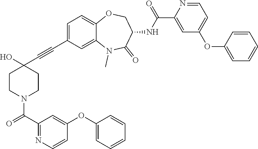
C1=C(C#CC2(O)CCN(C(C3=NC=CC(OC4=CC=CC=C4)=C3)=O)CC2)C=C2C(=C1)OCC(NC(C1=CC(OC3=CC=CC=C3)=CC=N1)=O)C(=O)N2C
